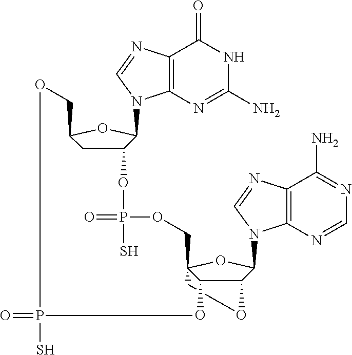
C1C2(COP(OC3CC(CO)OC3N3C4=C(C(=O)NC(N)=N4)N=C3)(=O)S)C(O)C(C(N3C4=C(C(N)=NC=N4)N=C3)O2)O1.O=PS
